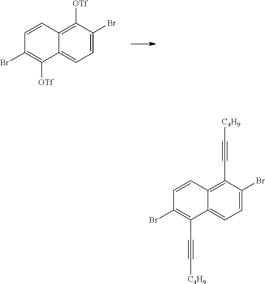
C1=C(Br)C([OTf])=C2C(=C1)C([OTf])=C(Br)C=C2.C1=C(Br)C(C#C[C4H9])=C2C(=C1)C(C#C[C4H9])=C(Br)C=C2
